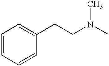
C1=CC=CC(CCN(C)C)=C1
